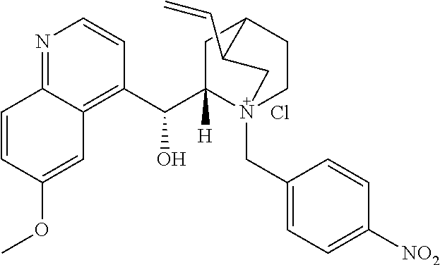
N1=C2C(=C(C(C3([H])N4(CC5=CC=C([NO2])C=C5)CCC(C3)C(C=C)C4)O)C=C1)C=C(OC)C=C2.Cl
